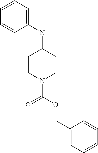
C1=CC=CC(NC2CCN(C(=O)OCC3=CC=CC=C3)CC2)=C1
